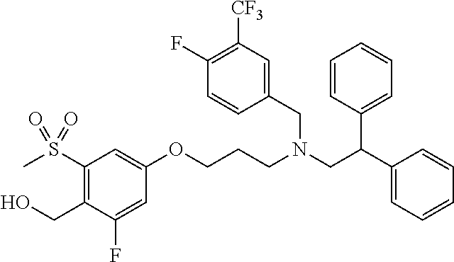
C1=C(F)C(CO)=C(S(C)(=O)=O)C=C1OCCCN(CC(C1=CC=CC=C1)C1=CC=CC=C1)CC1=CC([CF3])=C(F)C=C1
